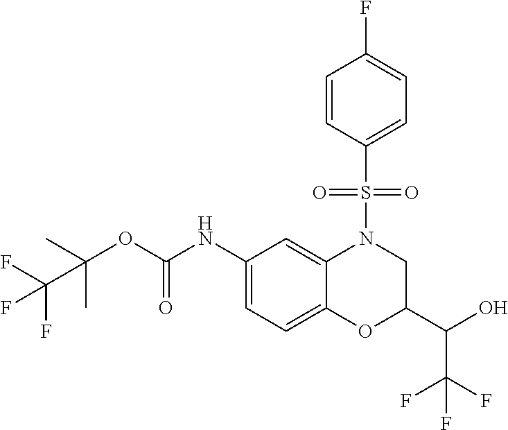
C(OC(NC1=CC=C2C(=C1)N(S(=O)(=O)C1=CC=C(F)C=C1)CC(C(O)C(F)(F)F)O2)=O)(C(F)(F)F)(C)C
